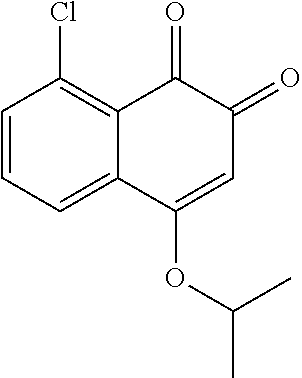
C1=CC=C2C(=C1Cl)C(=O)C(=O)C=C2OC(C)C
